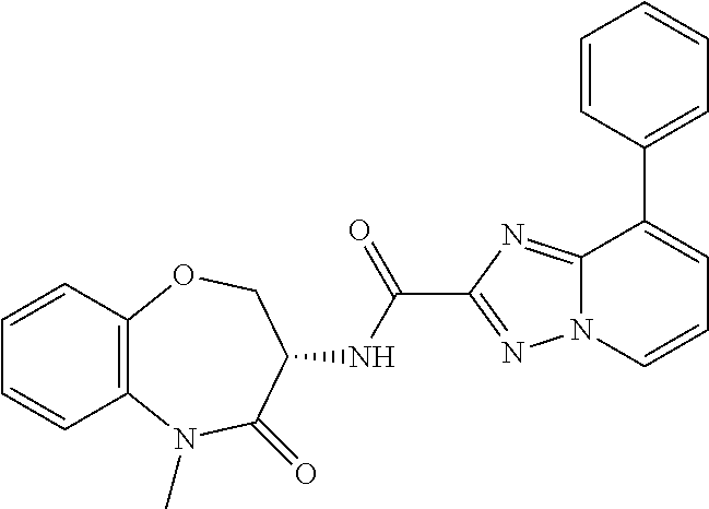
C12=C(C=CC=C1)OCC(NC(C1=NN3C(=N1)C(C1=CC=CC=C1)=CC=C3)=O)C(=O)N2C
